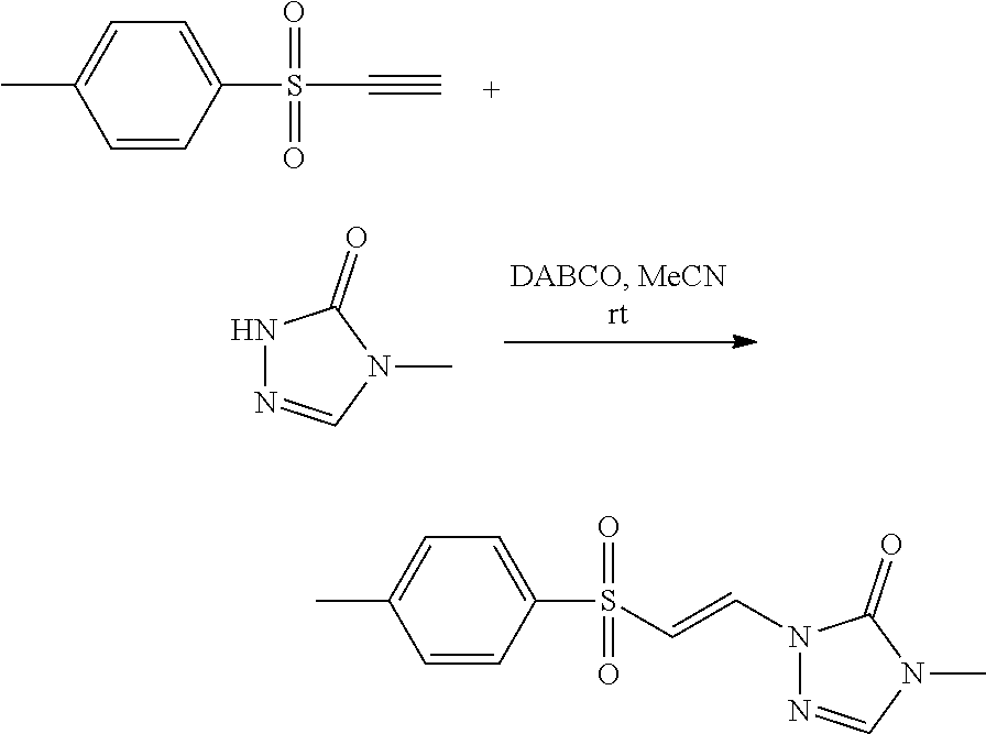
C1=CC(S(=O)(=O)C#C)=CC=C1C.N1N=CN(C)C1=O.C1=CC(S(=O)(=O)C=CN2N=CN(C)C2=O)=CC=C1C
